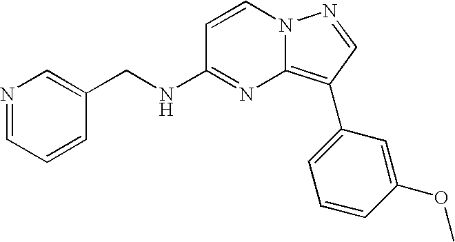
C1(CNC2=NC3=C(C4=CC=CC(OC)=C4)C=NN3C=C2)=CN=CC=C1
